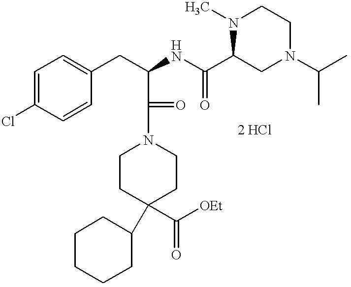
C1=C(Cl)C=CC(CC(C(=O)N2CCC(C([OEt])=O)(C3CCCCC3)CC2)NC(C2CN(C(C)C)CCN2C)=O)=C1
